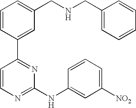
C1=CC(C2=NC(NC3=CC([NO2])=CC=C3)=NC=C2)=CC(CNCC2=CC=CC=C2)=C1
